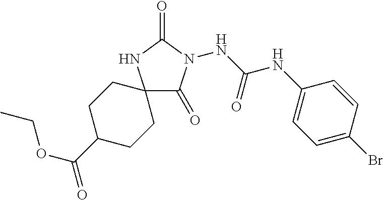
C12(C(=O)N(NC(NC3=CC=C(Br)C=C3)=O)C(=O)N1)CCC(C(OCC)=O)CC2
